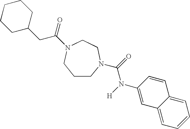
C1CN(C(=O)N([H])C2=CC3=CC=CC=C3C=C2)CCN(C(=O)CC2CCCCC2)C1
